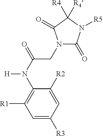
N1(CC(N(C2=C([R1])C=C([R3])C=C2[R2])[H])=O)C(=O)N([R5])C([R4])([R4])C1=O
